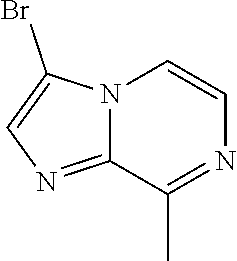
N12C(=NC=C1Br)C(C)=NC=C2
